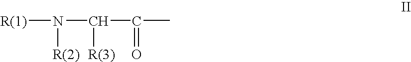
N([R(1)])(C(C(C)=O)[R(3)])[R(2)]
